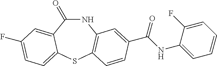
C1(=O)NC2=C(SC3=CC=C(F)C=C13)C=CC(C(NC1=CC=CC=C1F)=O)=C2
